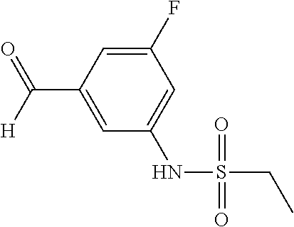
C1(F)=CC(C(=O)[H])=CC(NS(=O)(=O)CC)=C1
